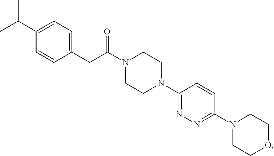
N1(C(CC2=CC=C(C(C)C)C=C2)=O)CCN(C2=NN=C(N3CCOCC3)C=C2)CC1
